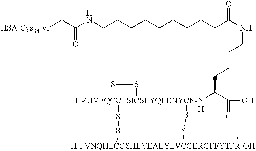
[HSA-Cys34-yl]CC(NCCCCCCCCCC(NCCCCC([H-GIVEQCCTSICSLYQLENYCN-NH]12(SS[H-FVNQHLCGSHLVEALYLVCGERGFFYTPR-OH]SS1)SS2)C(O)=O)=O)=O
